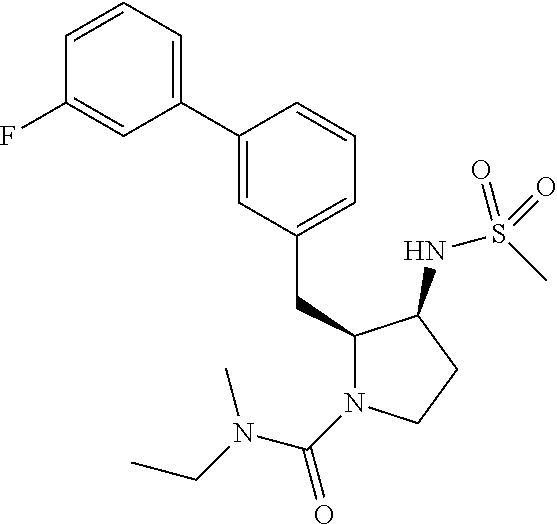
C1(CC2N(C(=O)N(C)CC)CCC2NS(C)(=O)=O)=CC=CC(C2=CC=CC(F)=C2)=C1
